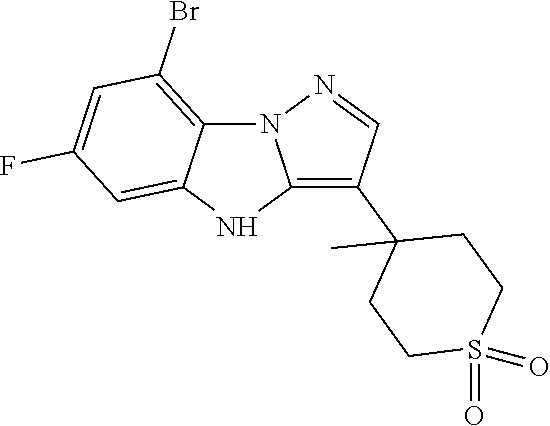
N12C3=C(Br)C=C(F)C=C3NC1=C(C1(C)CCS(=O)(=O)CC1)C=N2
